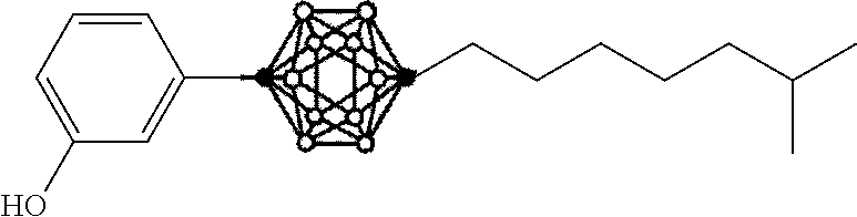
C1(O)=CC=CC(C)=C1.CCCCCCC(C)C
